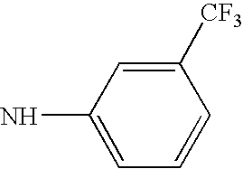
NC1=CC=CC([CF3])=C1
